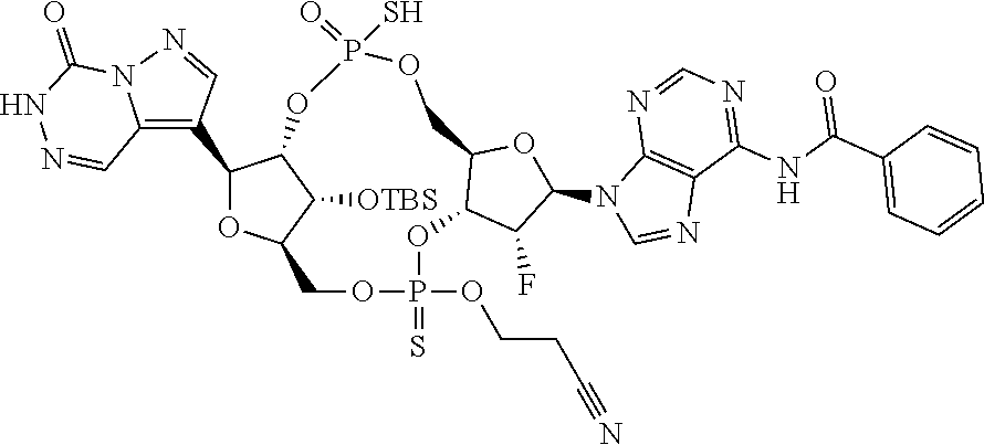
C12=C(C3OC4C([OTBS])C3OP(S)(=O)OCC3C(OP(OCCC#N)(=S)OC4)C(F)C(N4C=NC5=C4N=CN=C5NC(=O)C4=CC=CC=C4)O3)C=NN1C(=O)NN=C2
